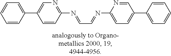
C1=CC(C2=CN=C(N=CC=NC3=CC=C(C4=CC=CC=C4)C=N3)C=C2)=CC=C1
